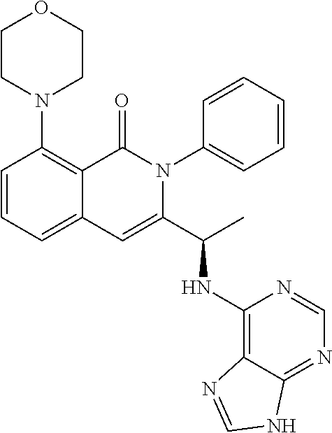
C1=CC=C2C(=C1N1CCOCC1)C(=O)N(C1=CC=CC=C1)C(C(C)NC1=C3C(=NC=N1)NC=N3)=C2
